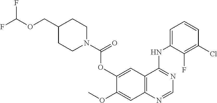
C1(OC)=CC2=C(C=C1OC(=O)N1CCC(COC(F)F)CC1)C(NC1=CC=CC(Cl)=C1F)=NC=N2
